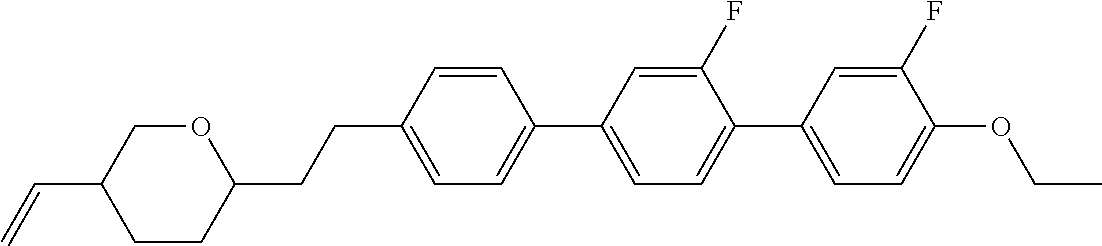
O1CC(C=C)CCC1CCC1=CC=C(C2=CC=C(C3=CC=C(OCC)C(F)=C3)C(F)=C2)C=C1
